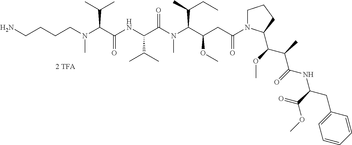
C(N(C(C(NC(C(N(C(C(OC)CC(=O)N1CCCC1C(C(C(NC(CC1=CC=CC=C1)C(OC)=O)=O)C)OC)C(CC)C)C)=O)C(C)C)=O)C(C)C)C)CCCN
